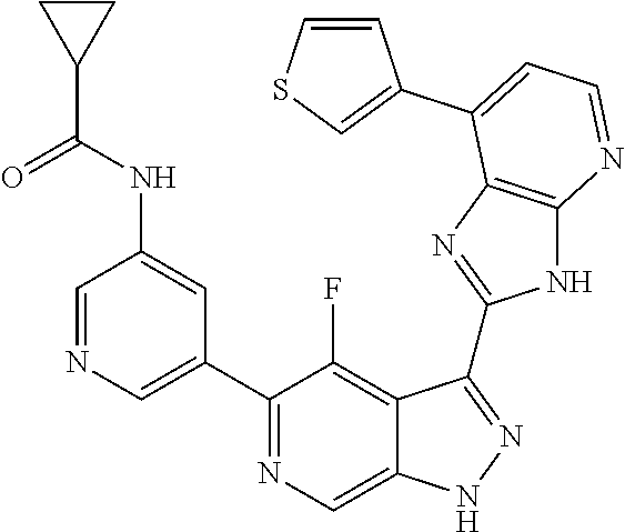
C1=NC=C(C2=NC=C3C(=C2F)C(C2=NC4=C(N2)N=CC=C4C2=CSC=C2)=NN3)C=C1NC(C1CC1)=O
